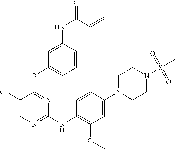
C1(N2CCN(S(=O)(=O)C)CC2)=CC(OC)=C(NC2=NC=C(Cl)C(OC3=CC=CC(NC(=O)C=C)=C3)=N2)C=C1
